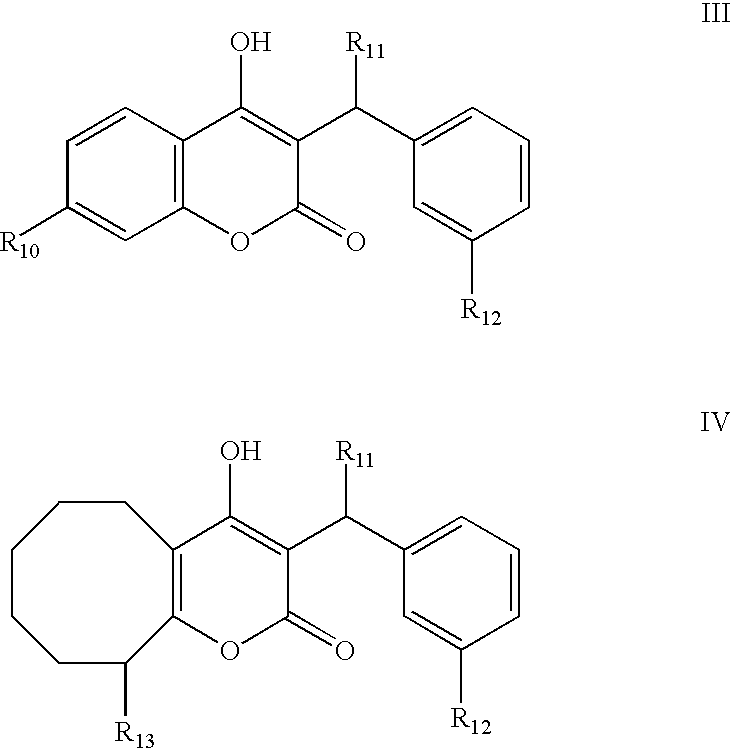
C1([R10])=CC2=C(C=C1)C(O)=C(C(C1=CC=CC([R12])=C1)[R11])C(=O)O2.C12=C(C(O)=C(C(C3=CC=CC([R12])=C3)[R11])C(=O)O1)CCCCCC2[R13]
